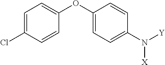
C1=C(Cl)C=CC(OC2=CC=C(N([X])[Y])C=C2)=C1
